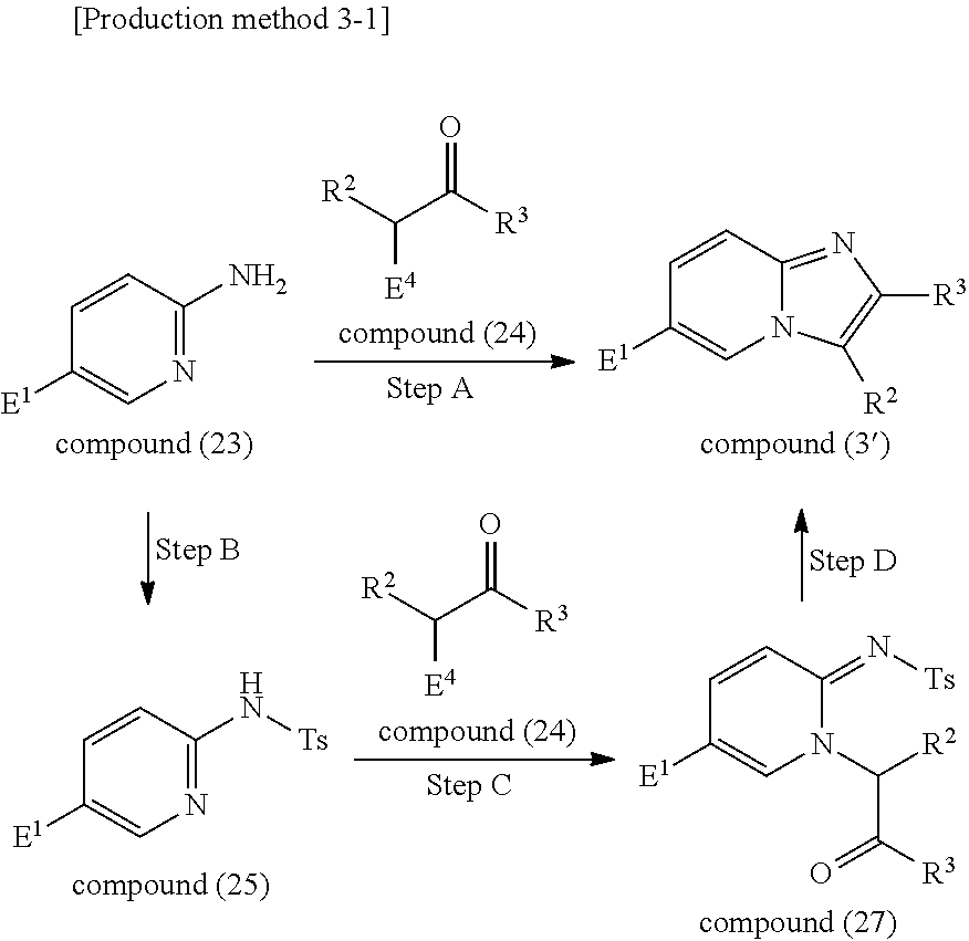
[E4]C([R2])C([R3])=O.N1=C(N)C=CC([E1])=C1.N12C(=NC([R3])=C1[R2])C=CC([E1])=C2.[E4]C([R2])C([R3])=O.N1=C(N[Ts])C=CC([E1])=C1.C1=CC(=N[Ts])N(C([R2])C([R3])=O)C=C1[E1]
